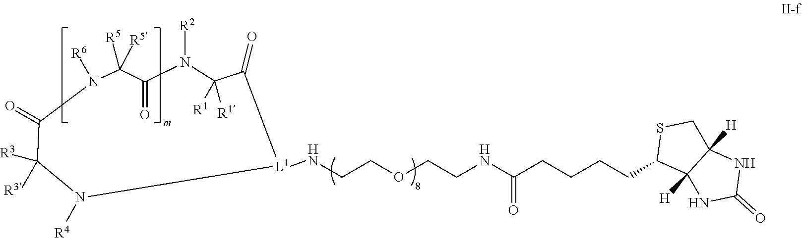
[R3]C1([R3])C(=O)N([R6])C([R5])([R5])C(=O)N([R2])C([R1])([R1])C(=O)[L1](NCCOCCNC(CCCCC2C3([H])C([H])(CS2)NC(=O)N3)=O)N1[R4]
